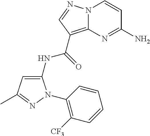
N12C(=C(C(=O)NC3=CC(C)=NN3C3=C([CF3])C=CC=C3)C=N1)N=C(N)C=C2
